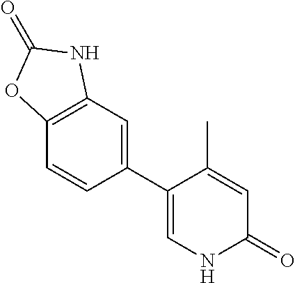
C1(C2=CC3=C(C=C2)OC(=O)N3)=CNC(=O)C=C1C
